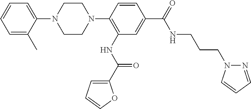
C1=C(N2CCN(C3=C(NC(=O)C4=CC=CO4)C=C(C(NCCCN4N=CC=C4)=O)C=C3)CC2)C(C)=CC=C1
